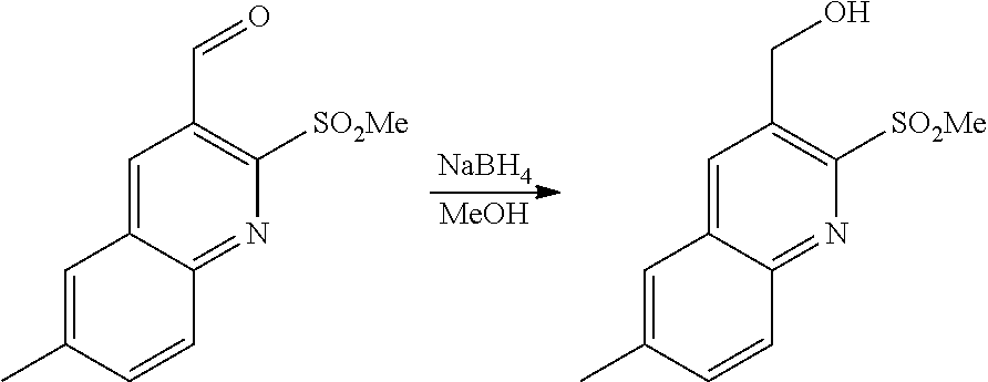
[NaBH4].[MeOH].C1=C2C(=NC([SO2Me])=C1C=O)C=CC(C)=C2.C1=C2C(=NC([SO2Me])=C1CO)C=CC(C)=C2
